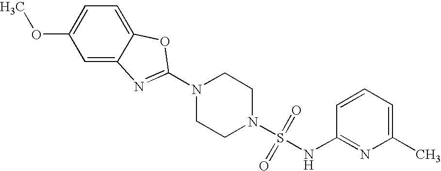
N1(C2=NC3=CC(OC)=CC=C3O2)CCN(S(=O)(=O)NC2=NC(C)=CC=C2)CC1
